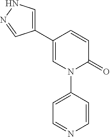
C1=CC(N2C(=O)C=CC(C3=CNN=C3)=C2)=CC=N1
